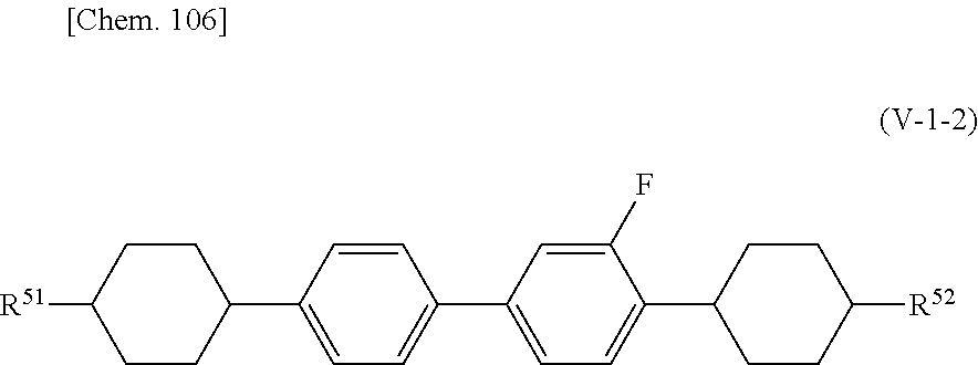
C1(C2CCC([R51])CC2)=CC=C(C2=CC=C(C3CCC([R52])CC3)C(F)=C2)C=C1
